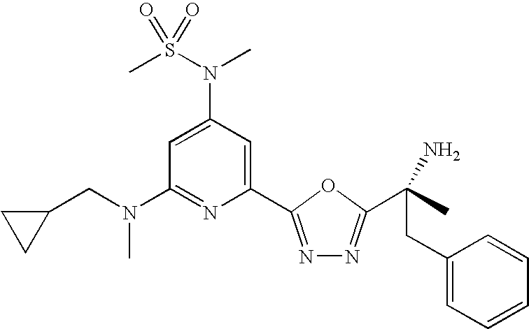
C1=C(N(S(C)(=O)=O)C)C=C(C2=NN=C(C(CC3=CC=CC=C3)(N)C)O2)N=C1N(CC1CC1)C
